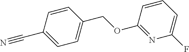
N#CC1=CC=C(COC2=NC(F)=CC=C2)C=C1
